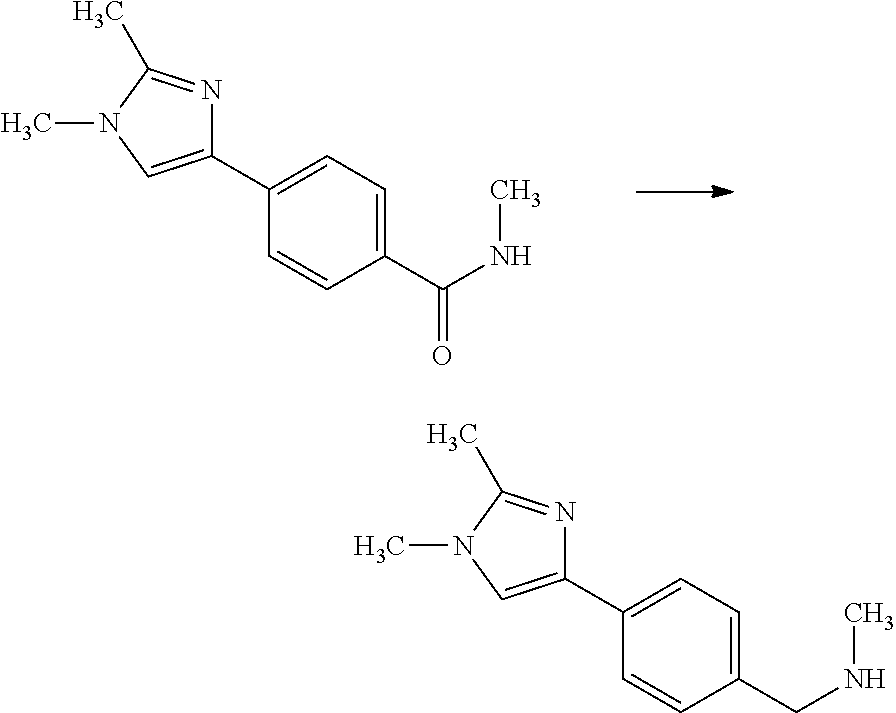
C1(C(NC)=O)=CC=C(C2=CN(C)C(C)=N2)C=C1.C1(CNC)=CC=C(C2=CN(C)C(C)=N2)C=C1
